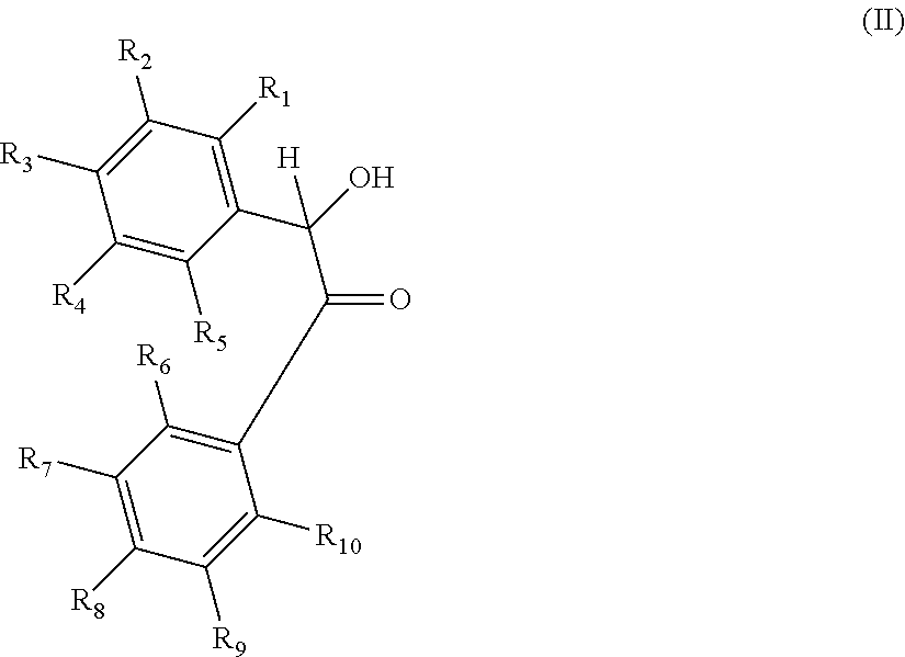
C1([R4])=C([R5])C(C(O)([H])C(=O)C2=C([R6])C([R7])=C([R8])C([R9])=C2[R10])=C([R1])C([R2])=C1[R3]
